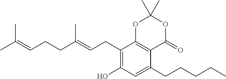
CC(=CCCC(=CCC1=C(O)C=C(CCCCC)C2=C1OC(C)(C)OC2=O)C)C
